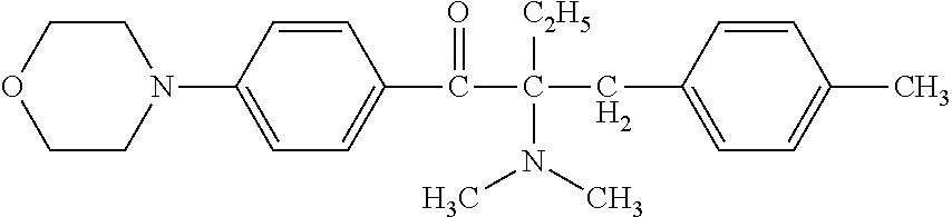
C1N(C2=CC=C(C(C(CC3=CC=C(C)C=C3)([C2H5])N(C)C)=O)C=C2)CCOC1
